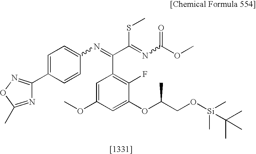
C1=C(OC)C=C(OC(CO[Si](C)(C)C(C)(C)C)C)C(F)=C1C(=NC1=CC=C(C2=NOC(C)=N2)C=C1)C(=NC(OC)=O)SC
